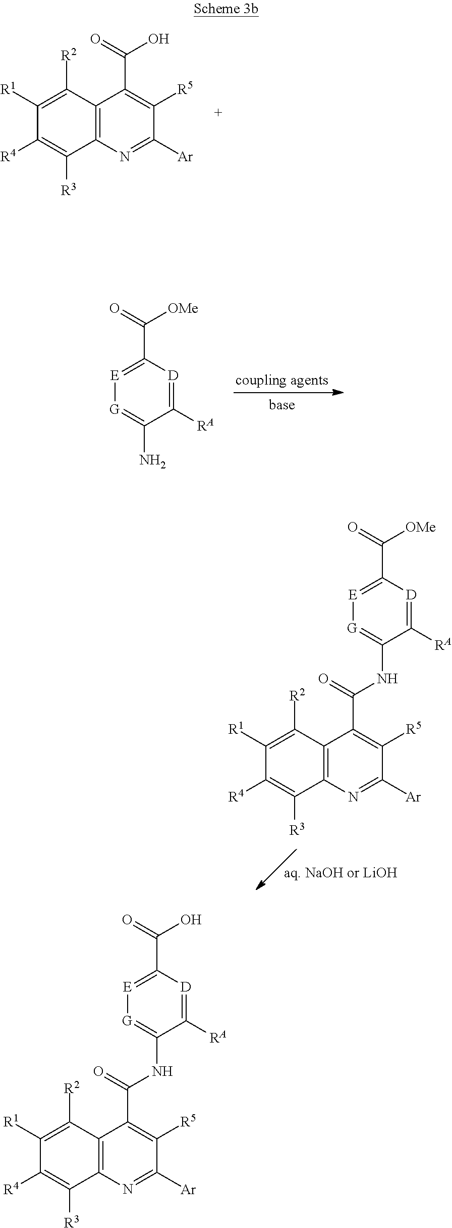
C1([R1])=C([R2])C2=C(C([R3])=C1[R4])N=C([Ar])C([R5])=C2C(=O)NC1=[G][E]=C(C(=O)O)[D]=C1[RA].C1([R1])=C([R2])C2=C(C([R3])=C1[R4])N=C([Ar])C([R5])=C2C(=O)O.[G]1=C(N)C([RA])=[D]C(C(=O)[OMe])=[E]1.C1([R1])=C([R2])C2=C(C([R3])=C1[R4])N=C([Ar])C([R5])=C2C(=O)NC1=[G][E]=C(C(=O)[OMe])[D]=C1[RA]
